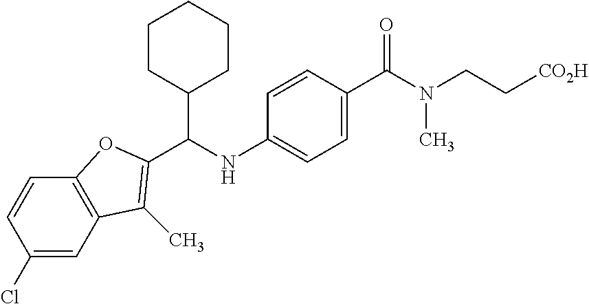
N(C1=CC=C(C(=O)N(CC[CO2H])C)C=C1)C(C1CCCCC1)C1=C(C)C2=C(C=CC(Cl)=C2)O1
